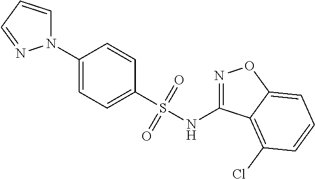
C1(N2C=CC=N2)=CC=C(S(NC2=NOC3=CC=CC(Cl)=C23)(=O)=O)C=C1
